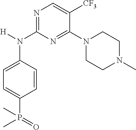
C1=CC(N([H])C2=NC=C([CF3])C(N3CCN(C)CC3)=N2)=CC=C1P(=O)(C)C
